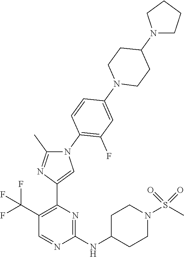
N1(C2=C(F)C=C(N3CCC(N4CCCC4)CC3)C=C2)C(C)=NC(C2=C(C(F)(F)F)C=NC(NC3CCN(S(C)(=O)=O)CC3)=N2)=C1
